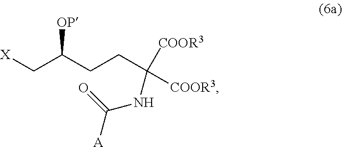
C(C(CCC([COOR3])([COOR3])NC([A])=O)[OP])[X]
